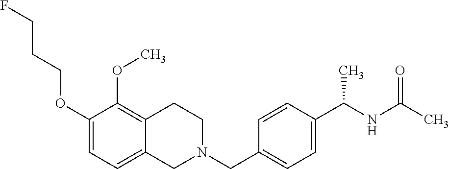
C1(OCCCF)=CC=C2C(=C1OC)CCN(CC1=CC=C(C(NC(C)=O)C)C=C1)C2
